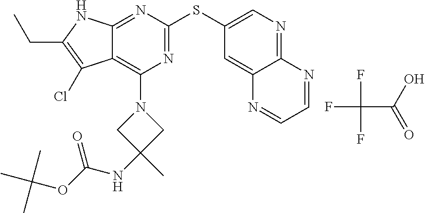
C(C1=C(Cl)C2=C(N3CC(NC(OC(C)(C)C)=O)(C)C3)N=C(SC3=CN=C4C(=C3)N=CC=N4)N=C2N1)C.FC(C(=O)O)(F)F
